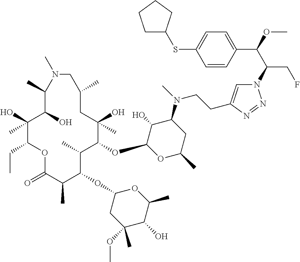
C1(O)(C)C(CC)OC(=O)C(C)C(OC2CC(OC)(C)C(O)C(C)O2)C(C)C(OC2OC(C)CC(N(C)CCC3=CN(C(C(OC)C4=CC=C(SC5CCCC5)C=C4)CF)N=N3)C2O)C(O)(C)CC(C)CN(C)C(C)C1O
